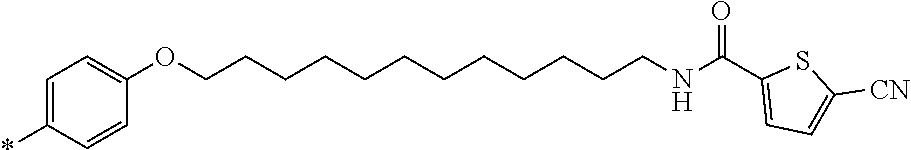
C1=C(*)C=CC(OCCCCCCCCCCCCNC(C2=CC=C([CN])S2)=O)=C1
